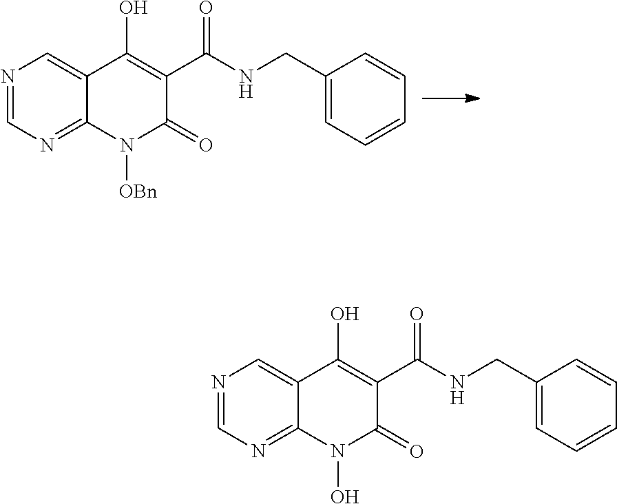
N1=CN=C2C(=C1)C(O)=C(C(NCC1=CC=CC=C1)=O)C(=O)N2[OBn].N1=CN=C2C(=C1)C(O)=C(C(NCC1=CC=CC=C1)=O)C(=O)N2O
